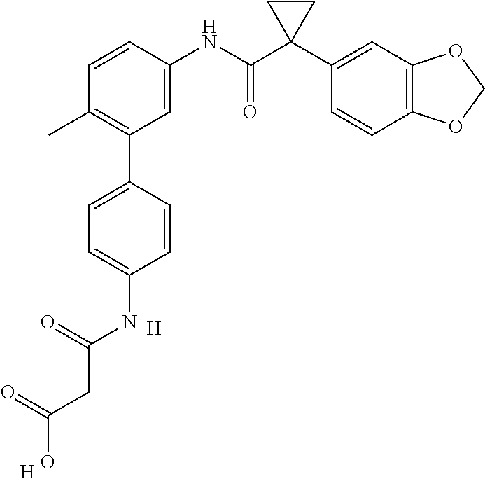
C1=C(NC(C2(C3=CC4=C(C=C3)OCO4)CC2)=O)C=CC(C)=C1C1=CC=C(NC(CC(O)=O)=O)C=C1.[H].[H]
